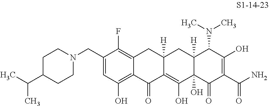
C1(CN2CCC(C(C)C)CC2)=CC(O)=C2C(=C1F)CC1([H])C(=C(O)C3(O)C([H])(C1)C(N(C)C)C(O)=C(C(N)=O)C3=O)C2=O
